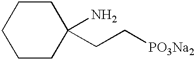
C1(CC[PO3Na2])(N)CCCCC1
